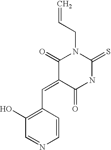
C(=C1C(=O)NC(=S)N(CC=C)C1=O)C1=C(O)C=NC=C1
